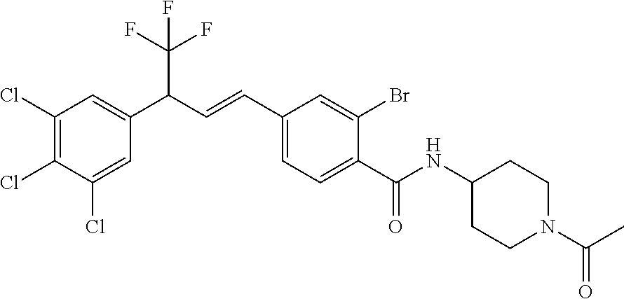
C1(Cl)=C(Cl)C(Cl)=CC(C(C=CC2=CC=C(C(=O)NC3CCN(C(C)=O)CC3)C(Br)=C2)C(F)(F)F)=C1
